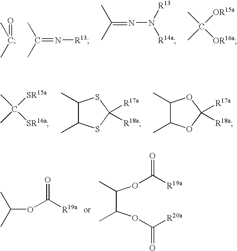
O=C(C)C.C(=N[R13])(C)C.C(=NN([R13])[R14a])(C)C.CC([OR15a])([OR16a])C.CC([SR15a])([SR16a])C.C1(C)C(C)SC([R17a])([R18a])S1.C1(C)C(C)OC([R17a])([R18a])O1.C(OC([R19a])=O)(C)C.C(C(OC([R20a])=O)C)(OC([R19a])=O)C
